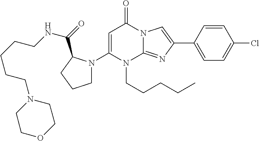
C1=C(N2CCCC2C(=O)NCCCCCN2CCOCC2)N(CCCCC)C2=NC(C3=CC=C(Cl)C=C3)=CN2C1=O
